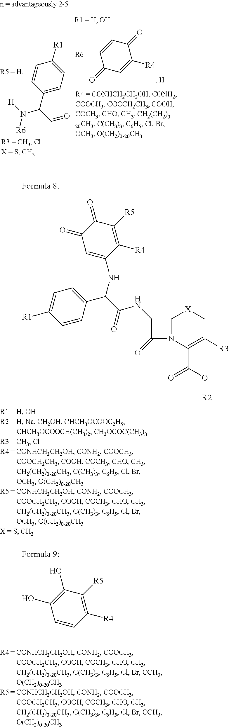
C1=CC(=O)C([R4])=CC1=O.C1=CC(C(N([H])[R6])C=O)=CC=C1[R1].C12N(C(C(O[R2])=O)=C([R3])C[X]1)C(=O)C2NC(C(C1=CC=C([R1])C=C1)NC1=CC(=O)C(=O)C([R5])=C1[R4])=O.C1(O)=C(O)C([R5])=C([R4])C=C1
